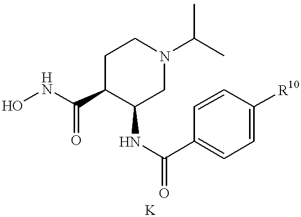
ONC(=O)C1C(NC(=O)C2=CC=C([R10])C=C2)CN(C(C)C)CC1
